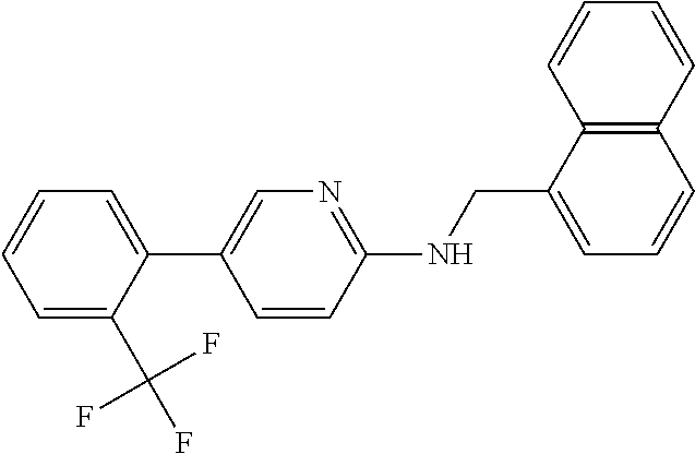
C1=C(C2=CN=C(NCC3=CC=CC4=C3C=CC=C4)C=C2)C(C(F)(F)F)=CC=C1
